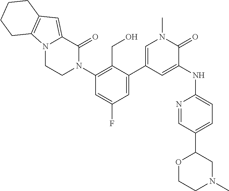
N12CCN(C3=C(CO)C(C4=CN(C)C(=O)C(NC5=CC=C(C6OCCN(C)C6)C=N5)=C4)=CC(F)=C3)C(=O)C1=CC1=C2CCCC1
